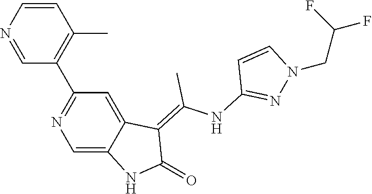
C1=CN=CC(C2=NC=C3C(=C2)C(=C(NC2=NN(CC(F)F)C=C2)C)C(=O)N3)=C1C
